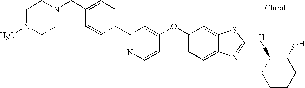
N1=C(C2=CC=C(CN3CCN(C)CC3)C=C2)C=C(OC2=CC=C3C(=C2)SC(NC2CCCCC2O)=N3)C=C1
